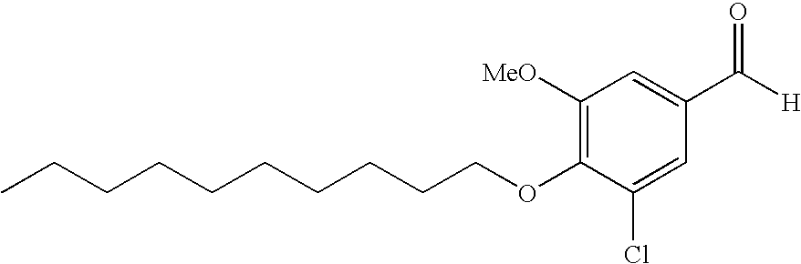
C(CCCCCCCOC1=C([MeO])C=C(C([H])=O)C=C1Cl)CC
